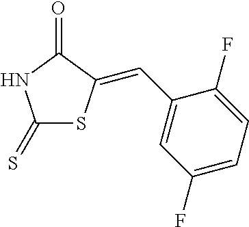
C1(=S)SC(=CC2=CC(F)=CC=C2F)C(=O)N1
